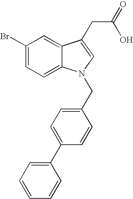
C1(Br)=CC=C2C(=C1)C(CC(=O)O)=CN2CC1=CC=C(C2=CC=CC=C2)C=C1
